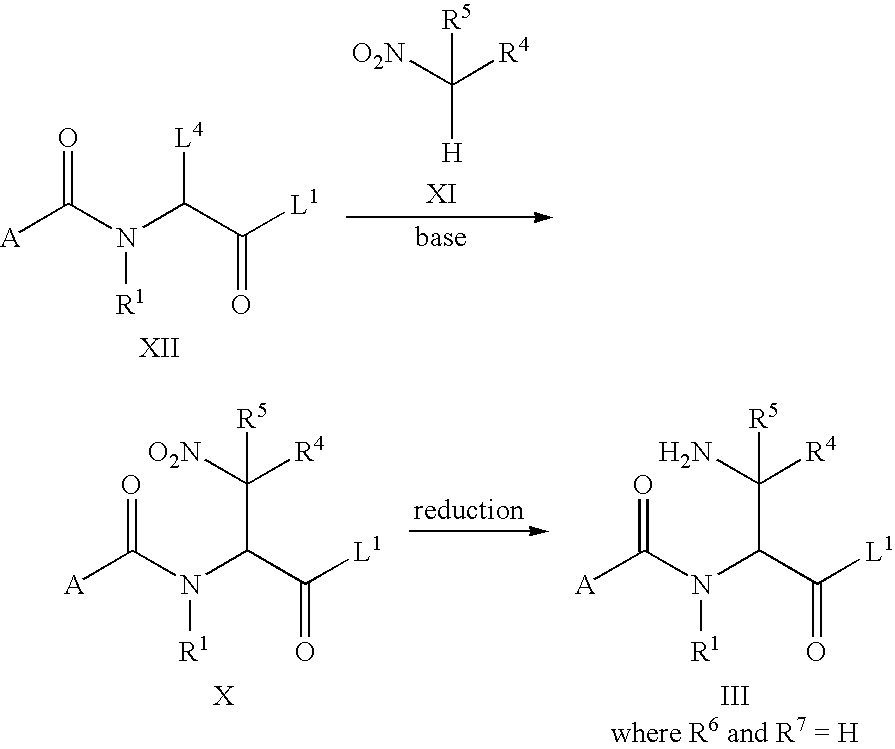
[A]C(N([R1])C([L4])C(=O)[L1])=O.[O2N]C([H])([R4])[R5].[A]C(N([R1])C(C(=O)[L1])C([O2N])([R4])[R5])=O.[A]C(N([R1])C(C(=O)[L1])C(N)([R4])[R5])=O
